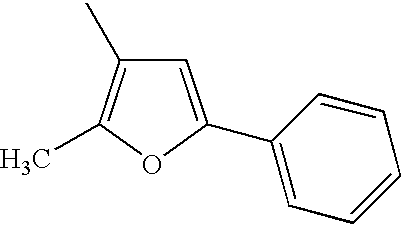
C1=C(C2=CC=CC=C2)OC(C)=C1C
